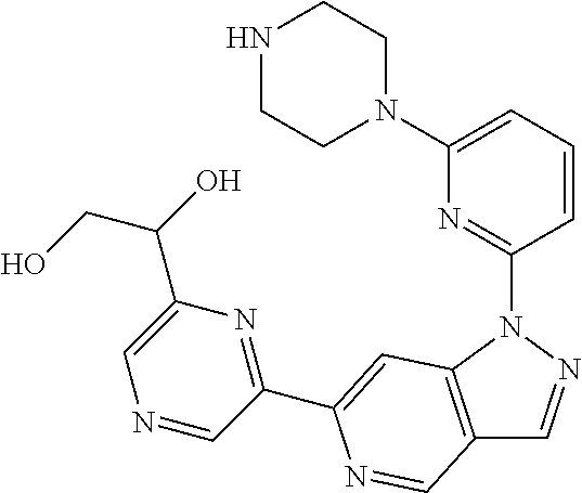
C12=C(N(C3=NC(N4CCNCC4)=CC=C3)N=C1)C=C(C1=NC(C(CO)O)=CN=C1)N=C2
